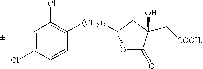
C1=CC([(CH2)6]C2OC(=O)C(O)(C[COOH])C2)=C(Cl)C=C1Cl
